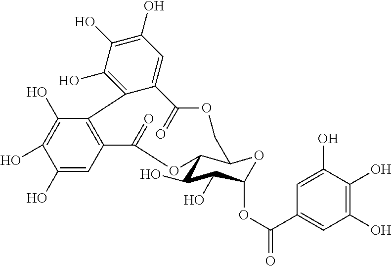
C1(O)=CC2=C(C(O)=C1O)C1=C(O)C(O)=C(O)C=C1C(=O)OCC1C(C(O)C(O)C(OC(C3=CC(O)=C(O)C(O)=C3)=O)O1)OC2=O
